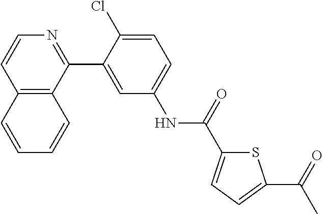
C12=C(C(C3=CC(NC(=O)C4=CC=C(C(C)=O)S4)=CC=C3Cl)=NC=C1)C=CC=C2
